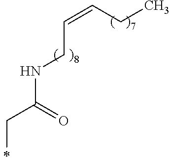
C(NC(CC)=O)C=CCC
